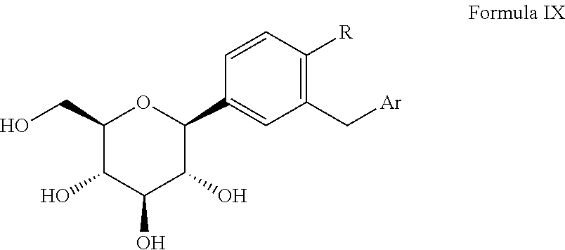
[Ar]CC1=C([R])C=CC(C2OC(CO)C(O)C(O)C2O)=C1
